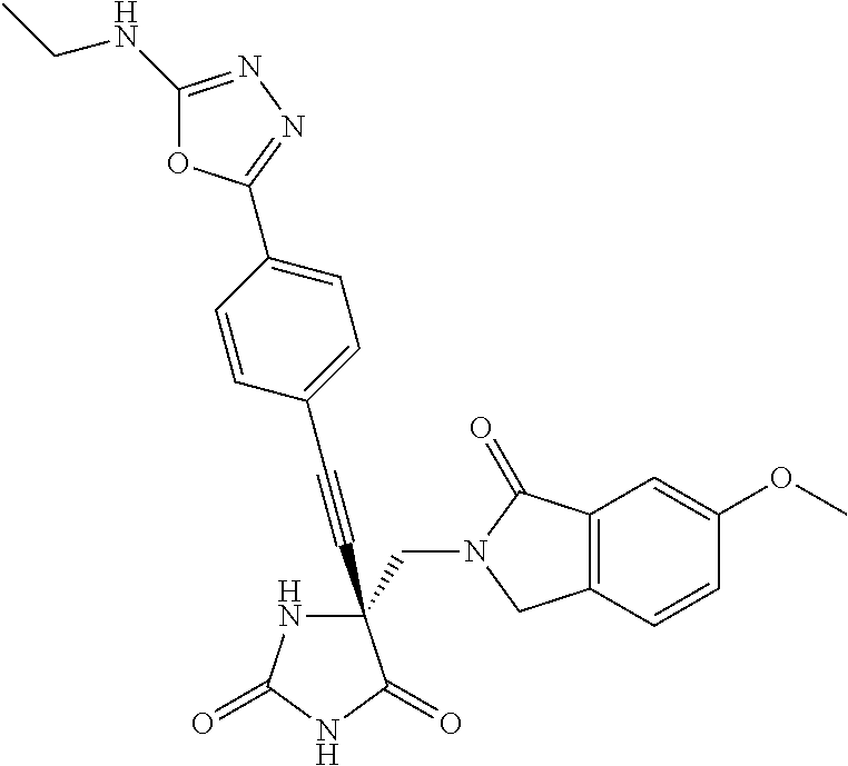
C(#CC1(CN2C(=O)C3=C(C2)C=CC(OC)=C3)NC(=O)NC1=O)C1=CC=C(C2=NN=C(NCC)O2)C=C1
